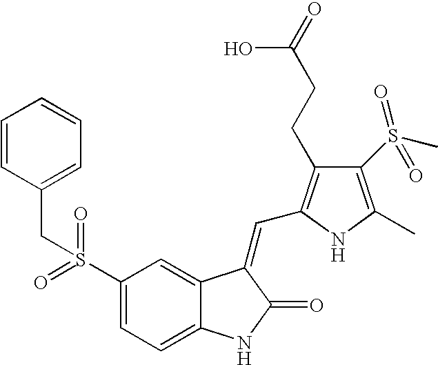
C1(S(=O)(=O)CC2=CC=CC=C2)=CC=C2C(=C1)C(=CC1=C(CCC(=O)O)C(S(C)(=O)=O)=C(C)N1)C(=O)N2
